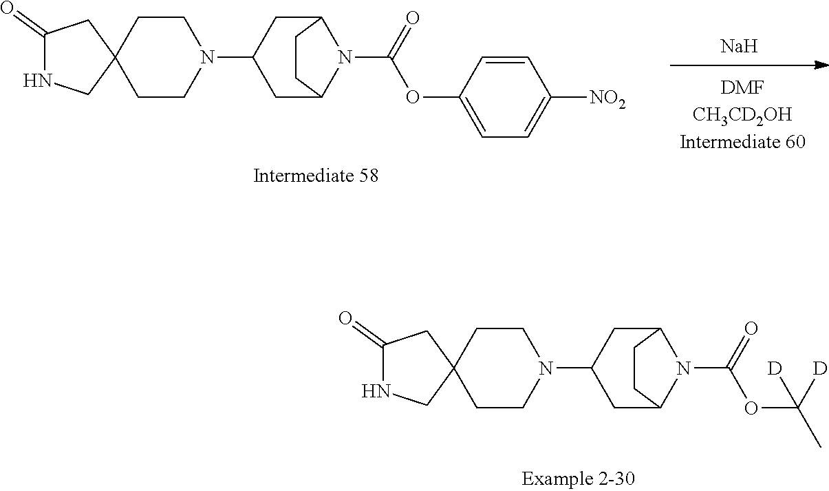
C12CC(N3CCC4(CC3)CC(=O)NC4)CC(N1C(=O)OC(C)([D])[D])CC2.[Na].C12CC(N3CCC4(CC3)CC(=O)NC4)CC(N1C(=O)OC1=CC=C([NO2])C=C1)CC2
